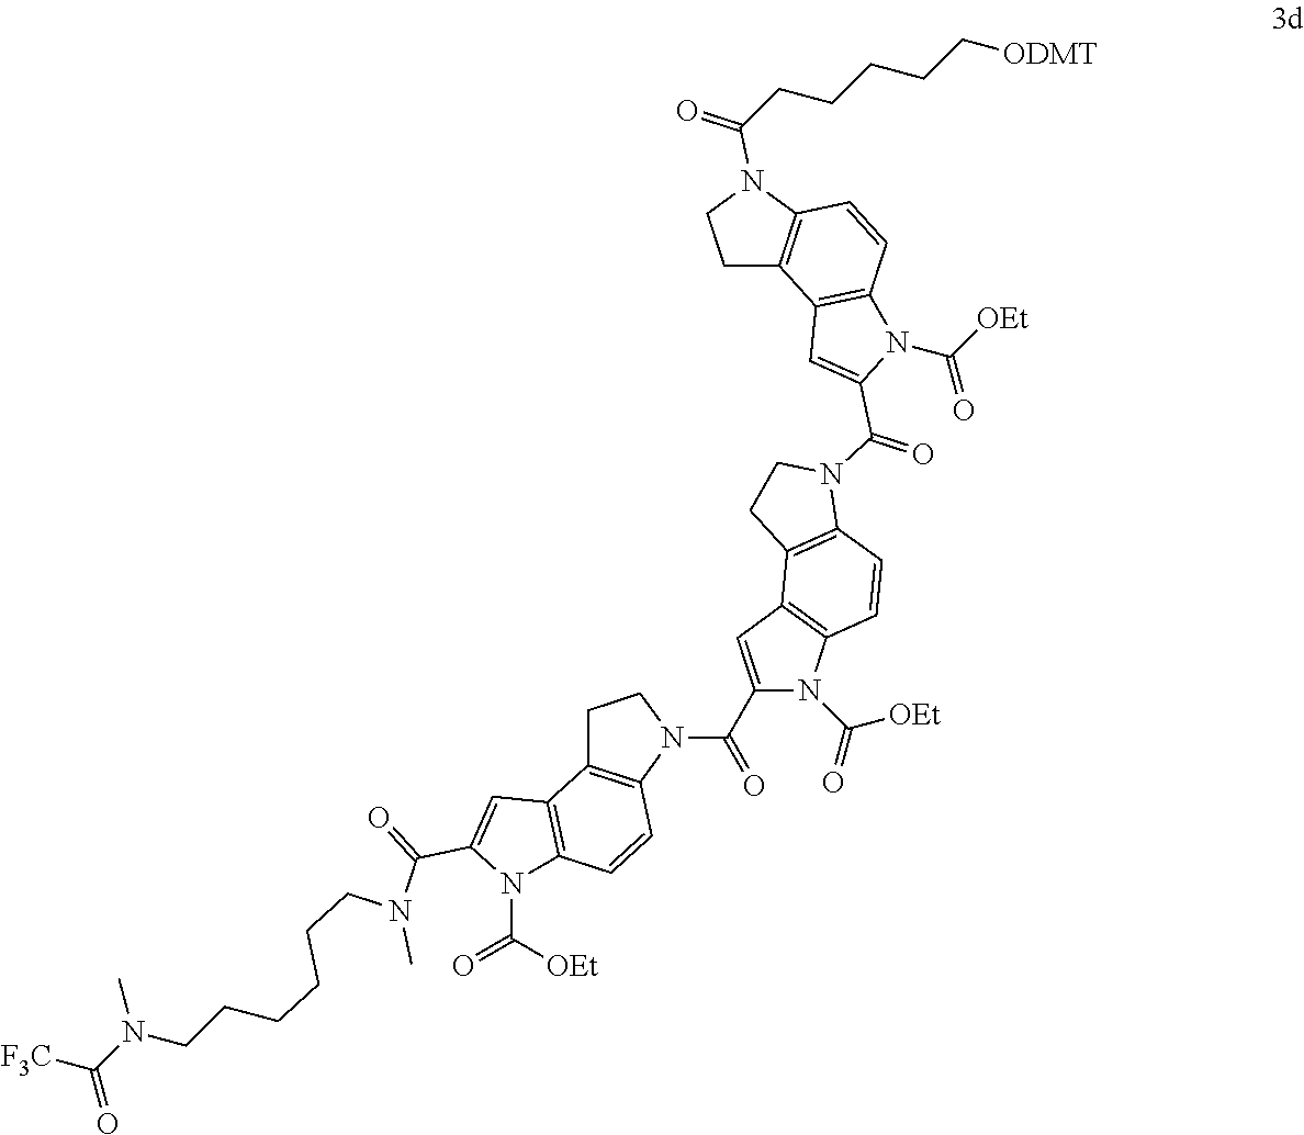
N(C(=O)C1=CC2=C(C=CC3=C2CCN3C(C2=CC3=C(C=CC4=C3CCN4C(=O)C3=CC4=C(C=CC5=C4CCN5C(CCCCC[ODMT])=O)N3C([OEt])=O)N2C(=O)[OEt])=O)N1C([OEt])=O)(CCCCCCN(C([F3C])=O)C)C
